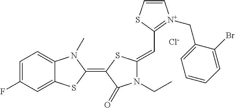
[Cl-].C1=C(F)C=C2C(=C1)N(C)C(=C1C(=O)N(CC)C(=CC3=[N+](CC4=CC=CC=C4Br)C=CS3)S1)S2
